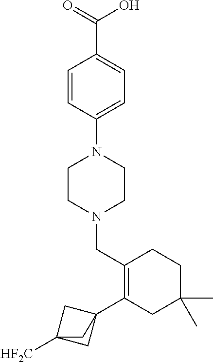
C1(C23CC([HF2C])(C2)C3)=C(CN2CCN(C3=CC=C(C(=O)O)C=C3)CC2)CCC(C)(C)C1
